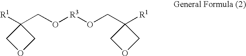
[R1]C1(CO[R3]OCC2([R1])COC2)COC1
